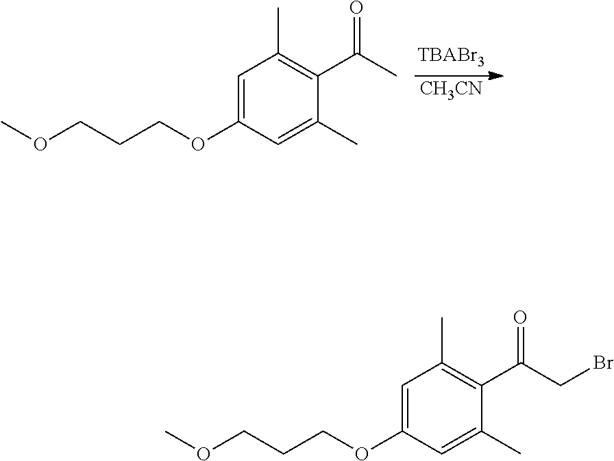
[CH3CN].C1=C(OCCCOC)C=C(C)C(C(C)=O)=C1C.C1=C(OCCCOC)C=C(C)C(C(CBr)=O)=C1C
